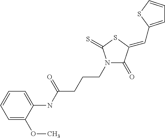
C1=C(OC)C(NC(CCCN2C(=O)C(=CC3=CC=CS3)SC2=S)=O)=CC=C1
